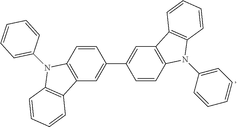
C1=CC=CC(N2C3=C(C=C(C4=CC5=C(C=C4)N(C4=CC=CC=C4)C4=C5C=CC=C4)C=C3)C3=C2C=CC=C3)=C1
